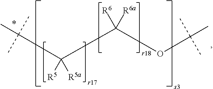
C(C([R6])([R6a])OC(C)(C)C)([R5])([R5a])C(C)(C)C
